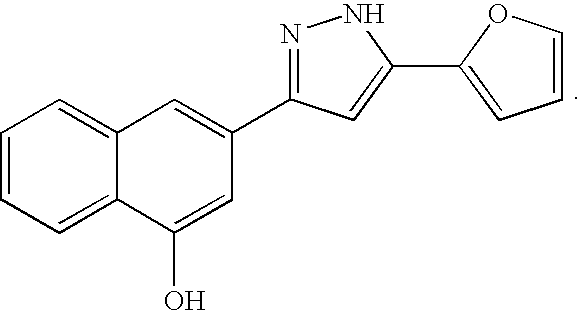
C1=CC=C2C(=C1)C=C(C1=NNC(C3=CC=CO3)=C1)C=C2O
